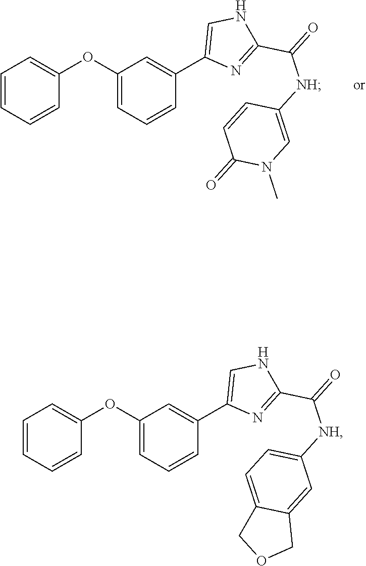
C1=CC=CC(OC2=CC=CC(C3=CNC(C([NH]C4=CN(C)C(=O)C=C4)=O)=N3)=C2)=C1.C1=CC=CC(OC2=CC=CC(C3=CNC(C([NH]C4=CC=C5C(=C4)COC5)=O)=N3)=C2)=C1
